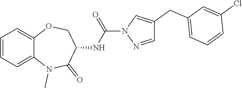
C1=NN(C(NC2C(=O)N(C)C3=CC=CC=C3OC2)=O)C=C1CC1=CC=CC(Cl)=C1
